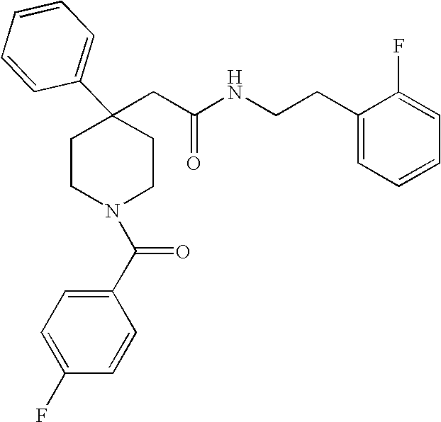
C(C1(C2=CC=CC=C2)CCN(C(C2=CC=C(F)C=C2)=O)CC1)C(NCCC1=CC=CC=C1F)=O
